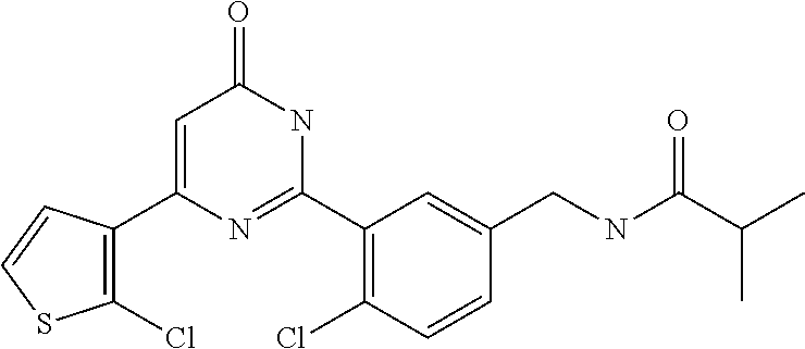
C1(C2=CC(=O)NC(C3=C(Cl)C=CC(CNC(C(C)C)=O)=C3)=N2)=C(Cl)SC=C1
